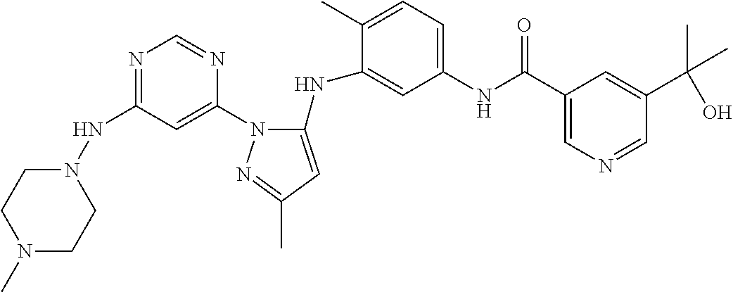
N1=C(NN2CCN(C)CC2)C=C(N2C(NC3=CC(NC(C4=CN=CC(C(C)(C)O)=C4)=O)=CC=C3C)=CC(C)=N2)N=C1
